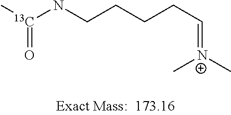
C[13C](NCCCCC=[N+](C)C)=O
